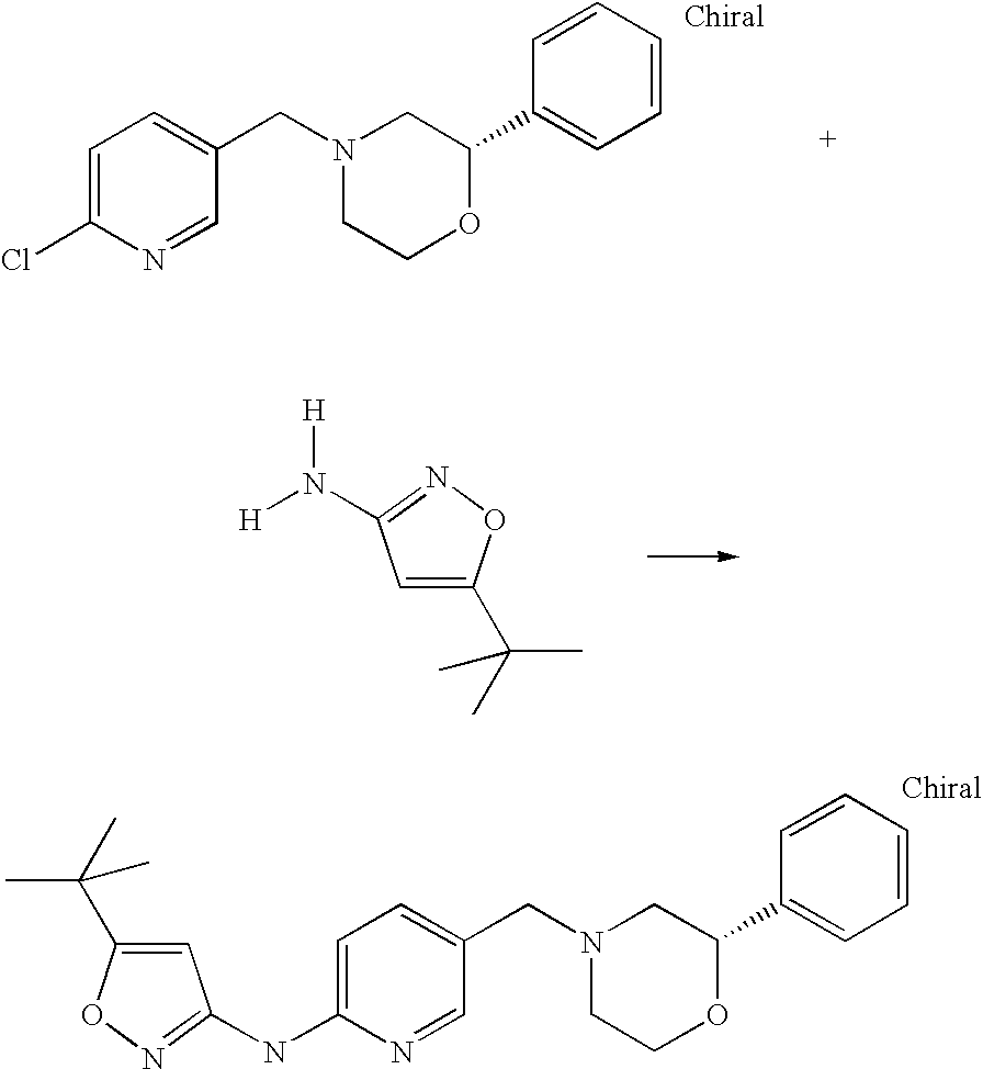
C1=C(Cl)N=CC(CN2CCOC(C3=CC=CC=C3)C2)=C1.C1=C(C(C)(C)C)ON=C1N([H])[H].C1=C(NC2=NOC(C(C)(C)C)=C2)N=CC(CN2CCOC(C3=CC=CC=C3)C2)=C1
